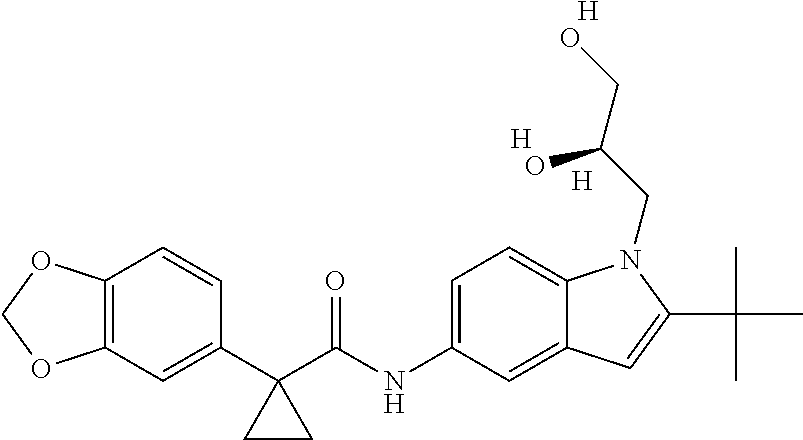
C12=C(C=C(C3(C(NC4=CC=C5C(=C4)C=C(C(C)(C)C)N5CC(CO)O)=O)CC3)C=C1)OCO2.[H].[H].[H]
